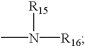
CN([R15])[R16]
